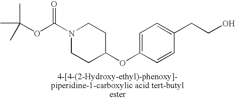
C(OC(N1CCC(OC2=CC=C(CCO)C=C2)CC1)=O)(C)(C)C
